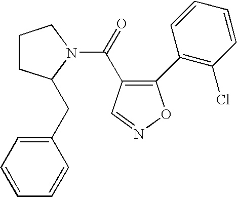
C1(C2=C(Cl)C=CC=C2)=C(C(=O)N2CCCC2CC2=CC=CC=C2)C=NO1
